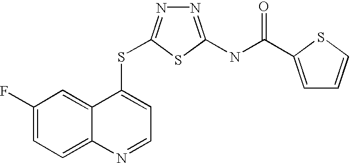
C1(F)=CC=C2C(=C1)C(SC1=NN=C(NC(=O)C3=CC=CS3)S1)=CC=N2
